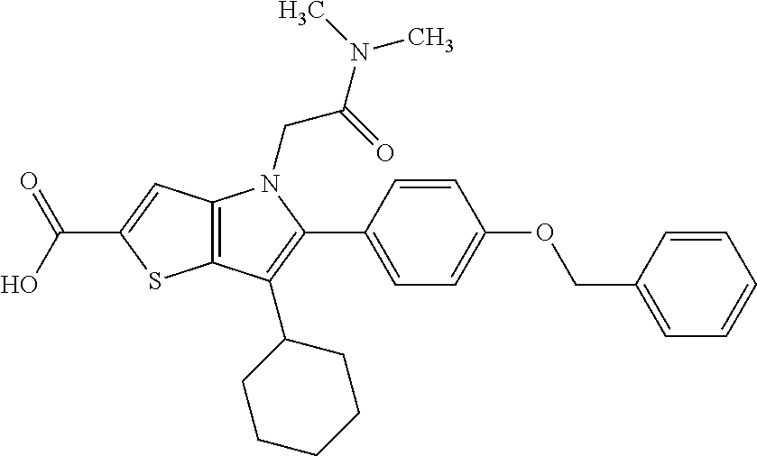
C(C1=CC2=C(S1)C(C1CCCCC1)=C(C1=CC=C(OCC3=CC=CC=C3)C=C1)N2CC(N(C)C)=O)(O)=O
